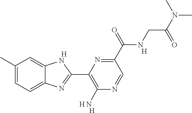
[H].C1(C)=CC=C2C(=C1)NC(C1=C(N)N=CC(C(NCC(N(C)C)=O)=O)=N1)=N2.[H].[H].[H]
